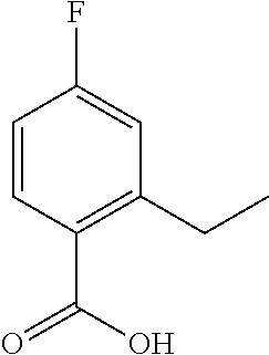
C1=CC(C(=O)O)=C(CC)C=C1F
